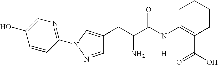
C1=CC(N2C=C(CC(C(N(C3=C(C(=O)O)CCCC3)[H])=O)N)C=N2)=NC=C1O
